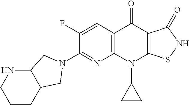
C12=C(C=C(F)C(N3CC4CCCNC4C3)=N1)C(=O)C1=C(N2C2CC2)SNC1=O
